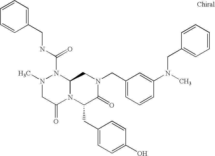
N1(C(NCC2=CC=CC=C2)=O)N(C)CC(=O)N2C1CN(CC1=CC=CC(N(C)CC3=CC=CC=C3)=C1)C(=O)C2CC1=CC=C(O)C=C1
